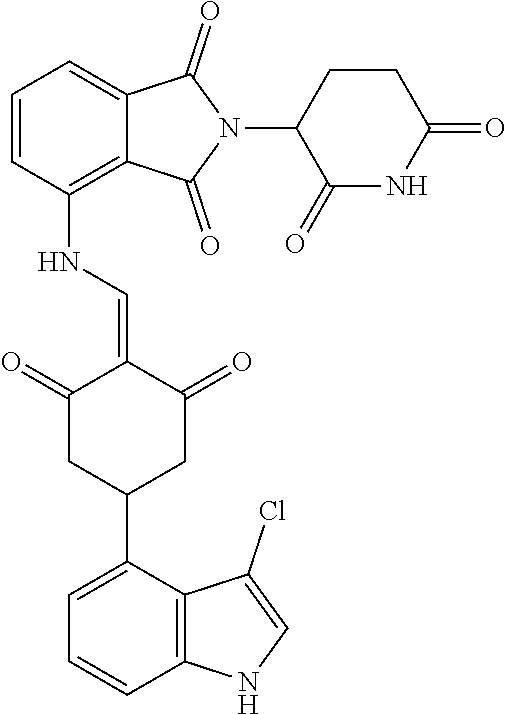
C1=CC(NC=C2C(=O)CC(C3=CC=CC4=C3C(Cl)=CN4)CC2=O)=C2C(=C1)C(=O)N(C1C(=O)NC(=O)CC1)C2=O
